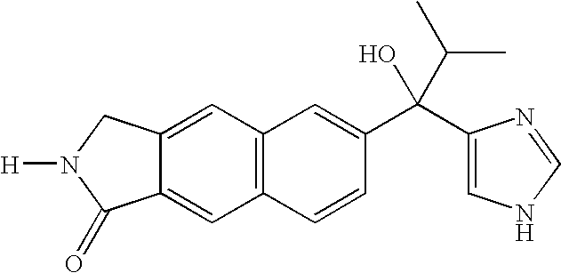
C12=CC3=C(C=C1C(=O)N([H])C2)C=CC(C(C(C)C)(C1=CNC=N1)O)=C3
